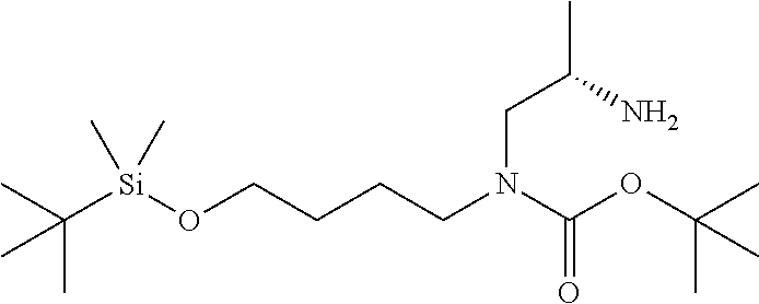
CC([Si](OCCCCN(C(OC(C)(C)C)=O)CC(C)N)(C)C)(C)C
